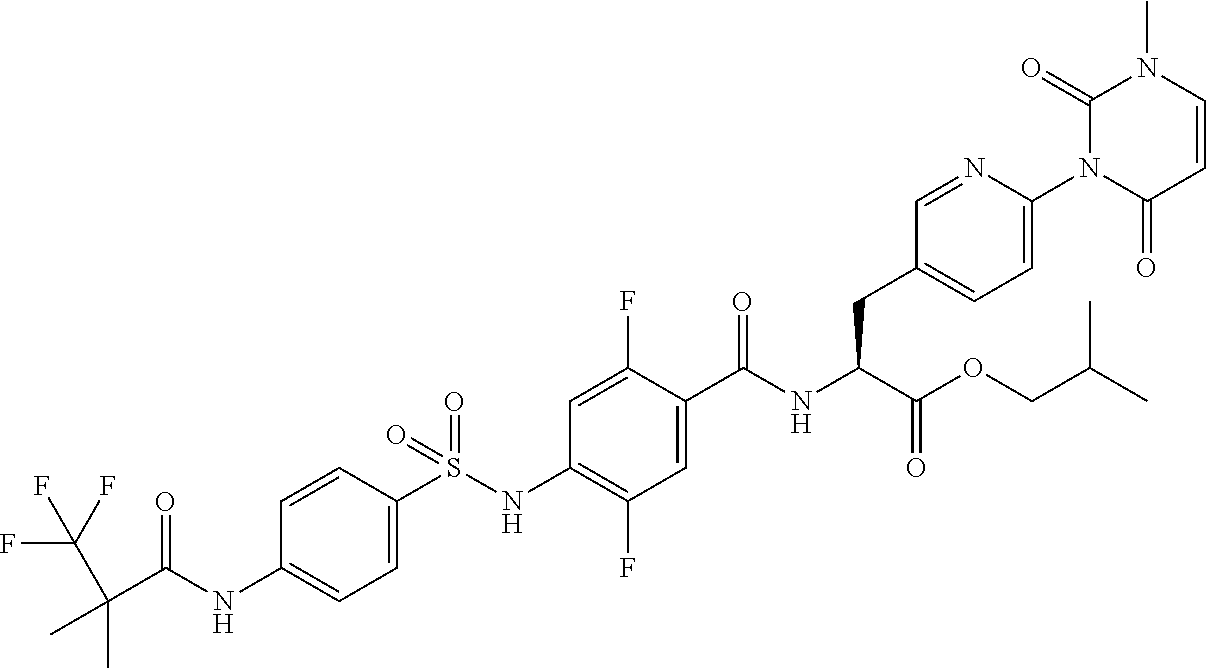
C1=C(S(NC2=C(F)C=C(C(NC(C(OCC(C)C)=O)CC3=CC=C(N4C(=O)C=CN(C)C4=O)N=C3)=O)C(F)=C2)(=O)=O)C=CC(NC(C(C)(C)C(F)(F)F)=O)=C1
